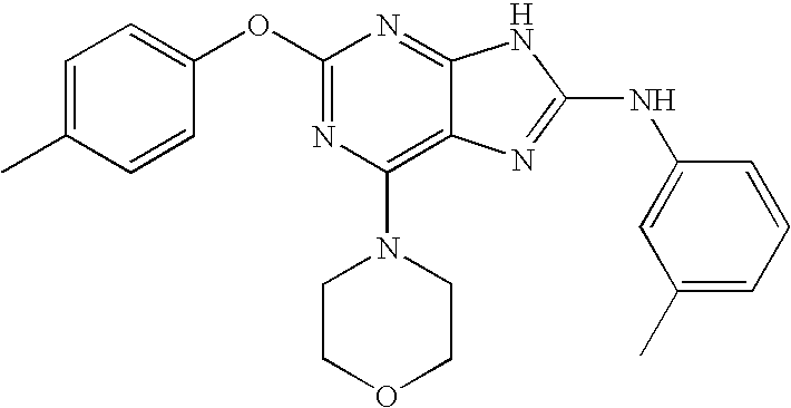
O(C1=NC(N2CCOCC2)=C2C(=N1)NC(NC1=CC(C)=CC=C1)=N2)C1=CC=C(C)C=C1
